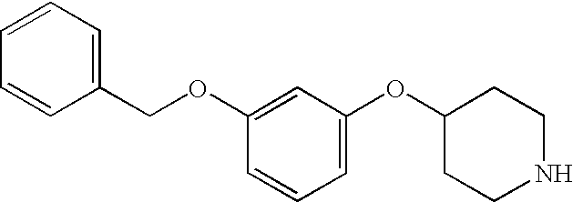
C1=CC=C(COC2=CC(OC3CCNCC3)=CC=C2)C=C1
